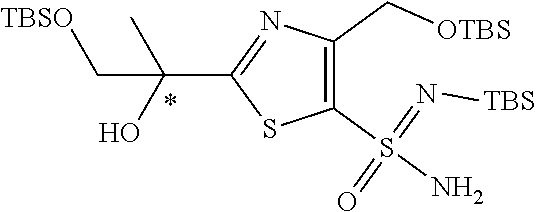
N(=S(C1=C(C[OTBS])N=C(C(C[TBSO])(O)C)S1)(=O)N)[TBS]
